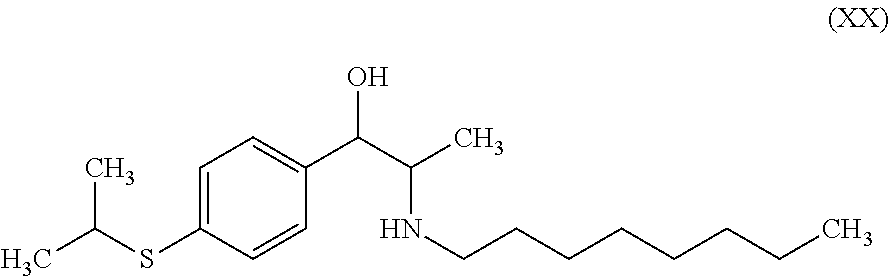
C1=C(SC(C)C)C=CC(C(C(C)NCCCCCCCC)O)=C1
